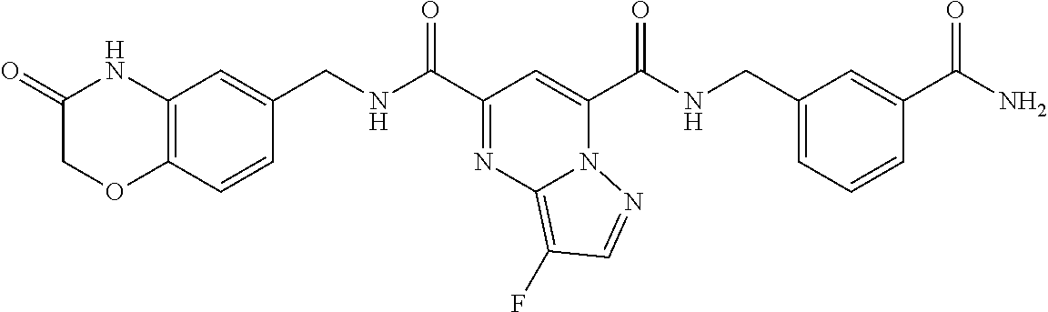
C(C1=NC2=C(F)C=NN2C(C(NCC2=CC=CC(C(N)=O)=C2)=O)=C1)(=O)NCC1=CC2=C(C=C1)OCC(=O)N2
